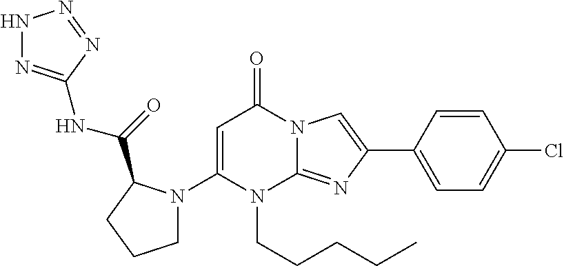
C1(N2CCCC2C(=O)NC2=NNN=N2)=CC(=O)N2C(=NC(C3=CC=C(Cl)C=C3)=C2)N1CCCCC
